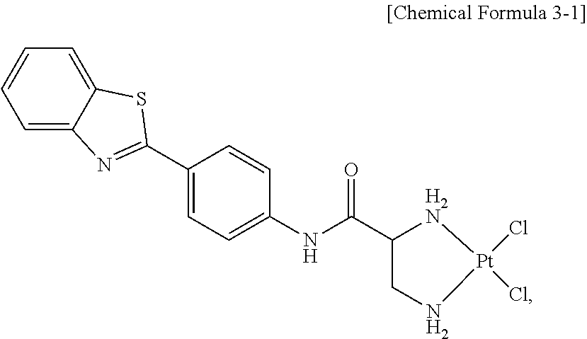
C1=C2C(=CC=C1)SC(C1=CC=C(NC(=O)C3CN[Pt](Cl)(Cl)[H2N]3)C=C1)=N2
